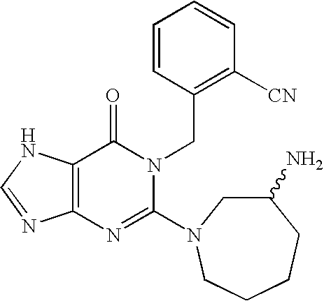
C12=C(C(=O)N(CC3=C([CN])C=CC=C3)C(N3CC(N)CCCC3)=N1)NC=N2
